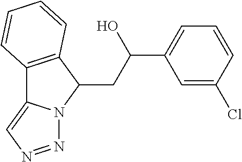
C12=C(C(CC(C3=CC=CC(Cl)=C3)O)N3C1=CN=N3)C=CC=C2
